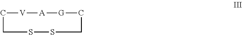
C1[V][A][G]CCSSC1
